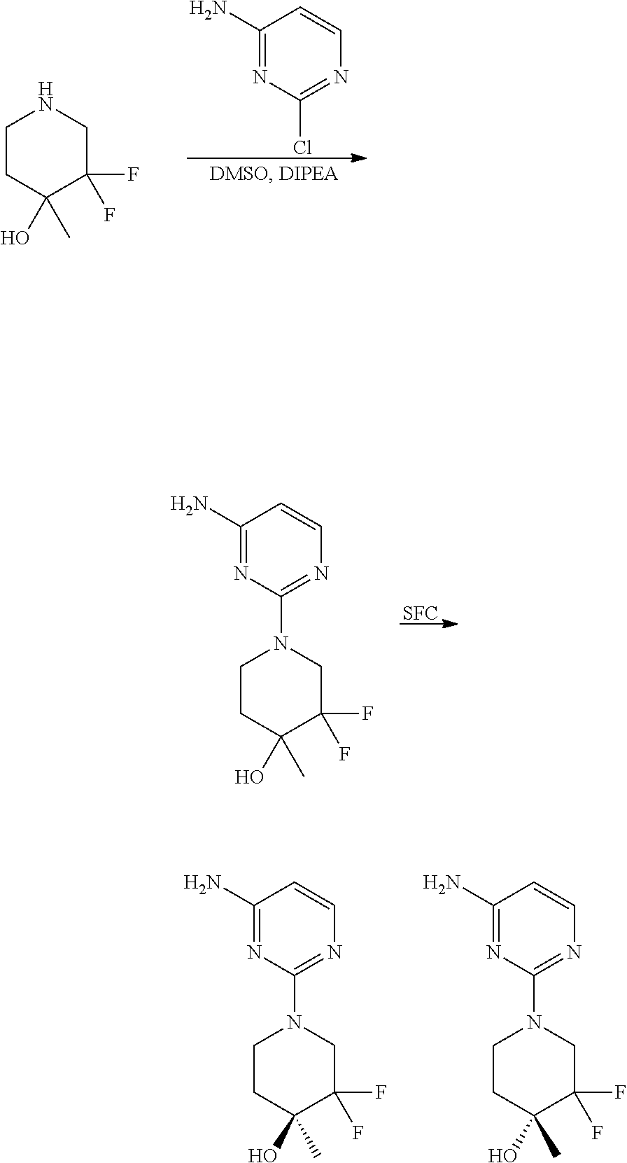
C1CC(O)(C)C(F)(F)CN1.C1(N)=NC(Cl)=NC=C1.[SFC].C1CC(O)(C)C(F)(F)CN1C1=NC=CC(N)=N1.C1CC(O)(C)C(F)(F)CN1C1=NC=CC(N)=N1.C1CC(O)(C)C(F)(F)CN1C1=NC=CC(N)=N1
